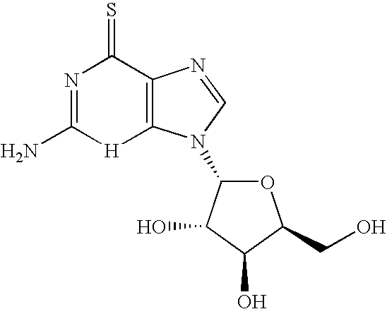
N1=C(N)[H]C2=C(C1=S)N=CN2C1OC(CO)C(O)C1O
